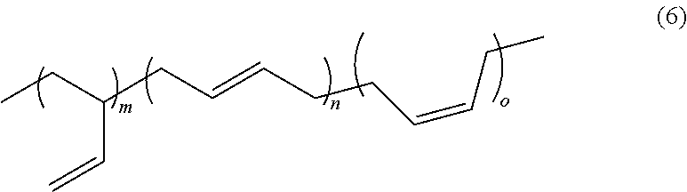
CCC(CC=CCCC=CCC)C=C
